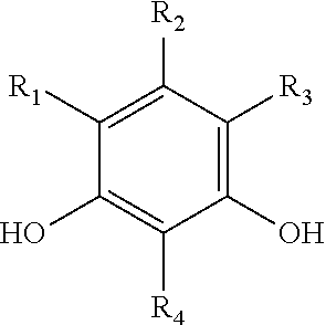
C1([R1])=C([R2])C([R3])=C(O)C([R4])=C1O
